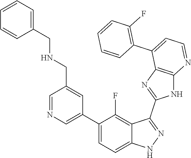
C1=NC=C(C2=CC=C3C(=C2F)C(C2=NC4=C(N2)N=CC=C4C2=C(F)C=CC=C2)=NN3)C=C1CNCC1=CC=CC=C1
